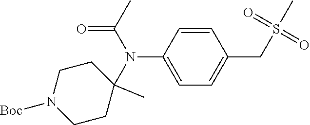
C1=CC(N(C2(C)CCN([Boc])CC2)C(C)=O)=CC=C1CS(C)(=O)=O
